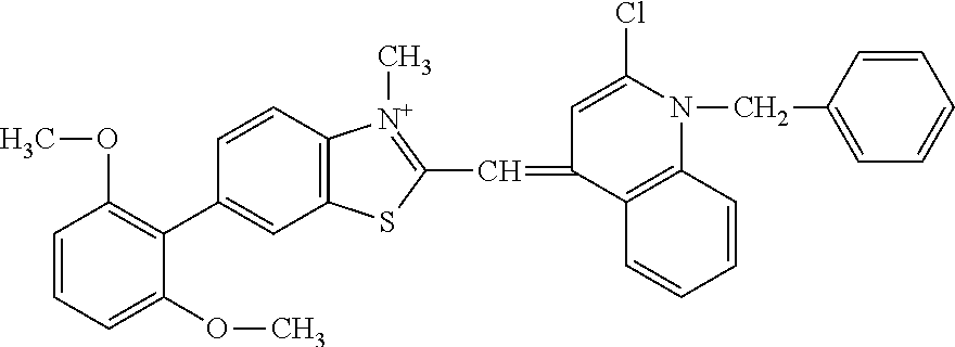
C1(C2=C(OC)C=CC=C2OC)=CC2=C(C=C1)[N+](C)=C(C=C1C=C(Cl)N(CC3=CC=CC=C3)C3=C1C=CC=C3)S2
